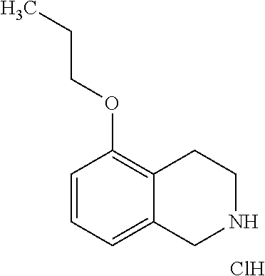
C1=CC=C2C(=C1OCCC)CCNC2.Cl
